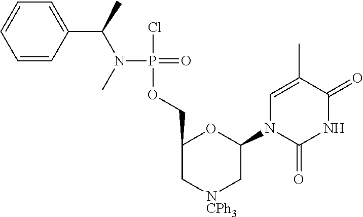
C1(C(N(C)P(=O)(Cl)OCC2C[NCPh3]CC(N3C(=O)NC(=O)C(C)=C3)O2)C)=CC=CC=C1
